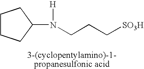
C1(N(CCC[SO3H])[H])CCCC1
